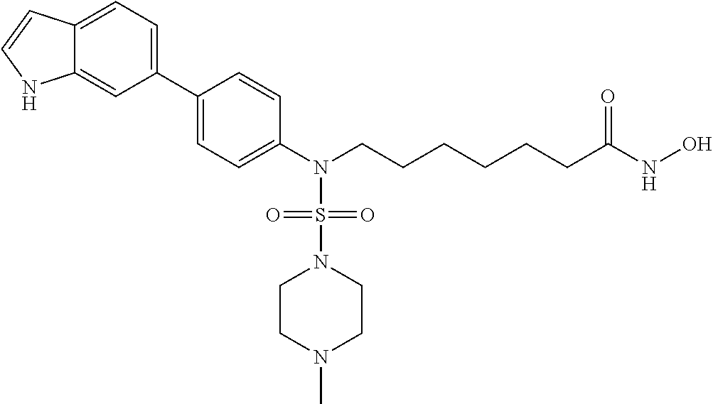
C12=CC=C(C3=CC=C(N(CCCCCCC(NO)=O)S(=O)(=O)N4CCN(C)CC4)C=C3)C=C1NC=C2
